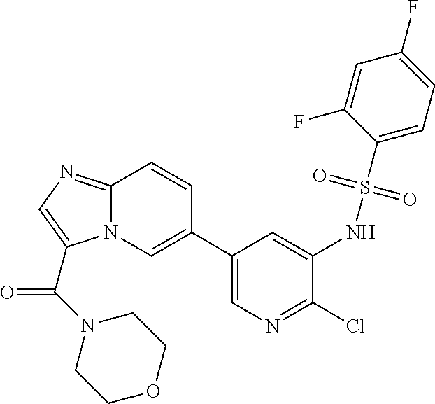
N12C(=NC=C1C(=O)N1CCOCC1)C=CC(C1=CN=C(Cl)C(NS(C3=CC=C(F)C=C3F)(=O)=O)=C1)=C2
